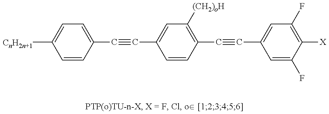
C1=CC(C#CC2=CC([(CH2)oH])=C(C#CC3=CC(F)=C([X])C(F)=C3)C=C2)=CC=C1[CnH2n+1]
